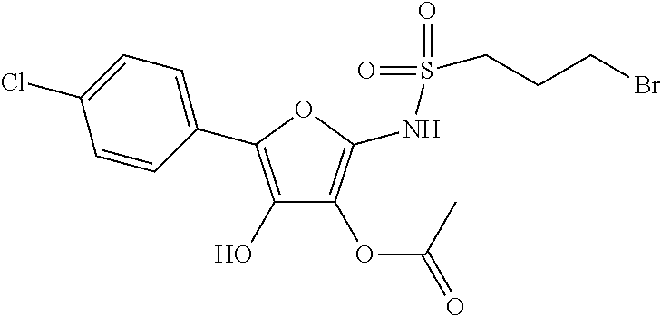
C1(C2=C(O)C(OC(=O)C)=C(NS(=O)(CCCBr)=O)O2)=CC=C(Cl)C=C1
